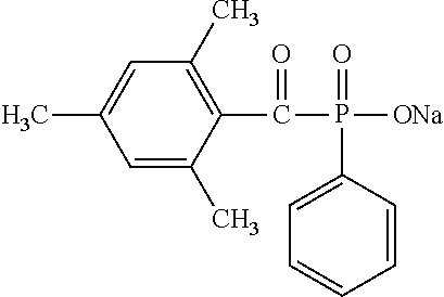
C1=C(C)C(C(P(=O)(C2=CC=CC=C2)[ONa])=O)=C(C)C=C1C
